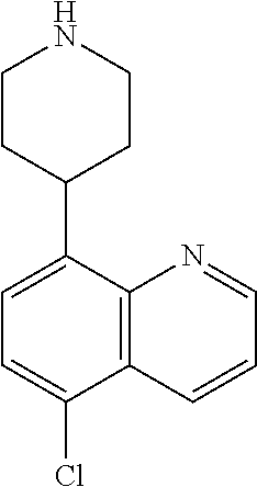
C1=C(Cl)C2=C(C(C3CCNCC3)=C1)N=CC=C2
